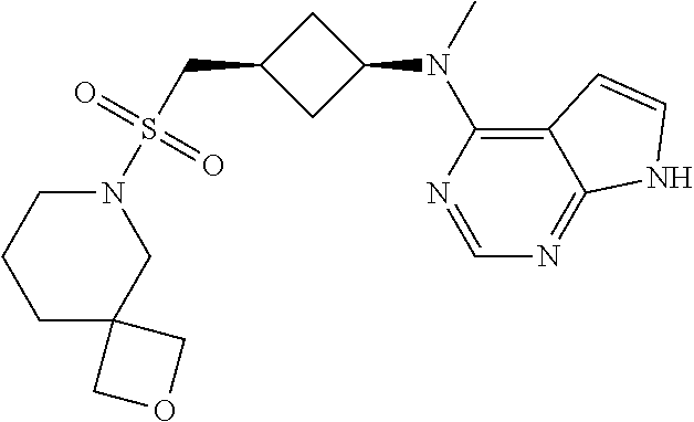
N1(S(CC2CC(N(C)C3=C4C(=NC=N3)NC=C4)C2)(=O)=O)CCCC2(C1)COC2
